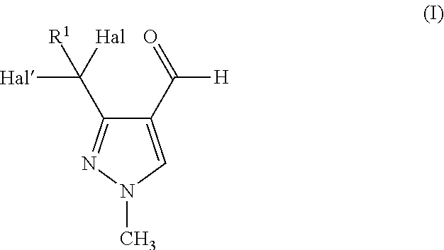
C1(C([H])=O)=CN(C)N=C1C([Hal])([Hal])[R1]
